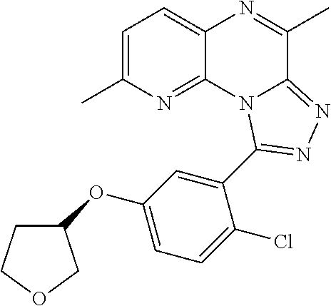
C1COCC1OC1=CC=C(Cl)C(C2=NN=C3N2C2=NC(C)=CC=C2N=C3C)=C1
